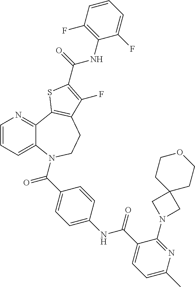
C1=CC=C2C(=N1)C1=C(CCN2C(=O)C2=CC=C(NC(=O)C3=CC=C(C)N=C3N3CC4(C3)CCOCC4)C=C2)C(F)=C(C(=O)NC2=C(F)C=CC=C2F)S1
